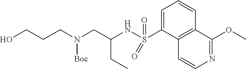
OCCCN(CC(NS(C1=CC=CC2=C1C=CN=C2OC)(=O)=O)CC)[Boc]
